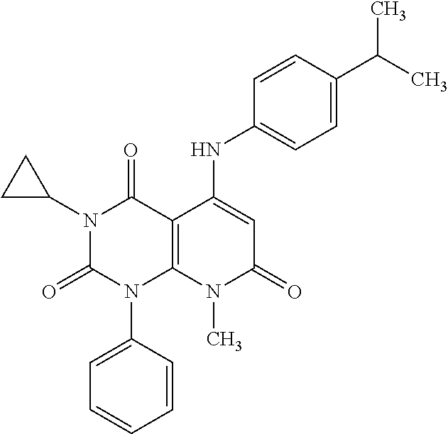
C1(NC2=CC(=O)N(C)C3=C2C(=O)N(C2CC2)C(=O)N3C2=CC=CC=C2)=CC=C(C(C)C)C=C1
